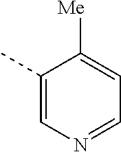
C1(C)=CN=CC=C1[Me]
